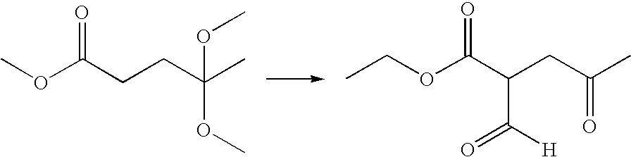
COC(CCC(C)(OC)OC)=O.CCOC(C(CC(C)=O)C([H])=O)=O
